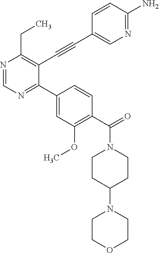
N1=CN=C(C2=CC(OC)=C(C(N3CCC(N4CCOCC4)CC3)=O)C=C2)C(C#CC2=CN=C(N)C=C2)=C1CC
